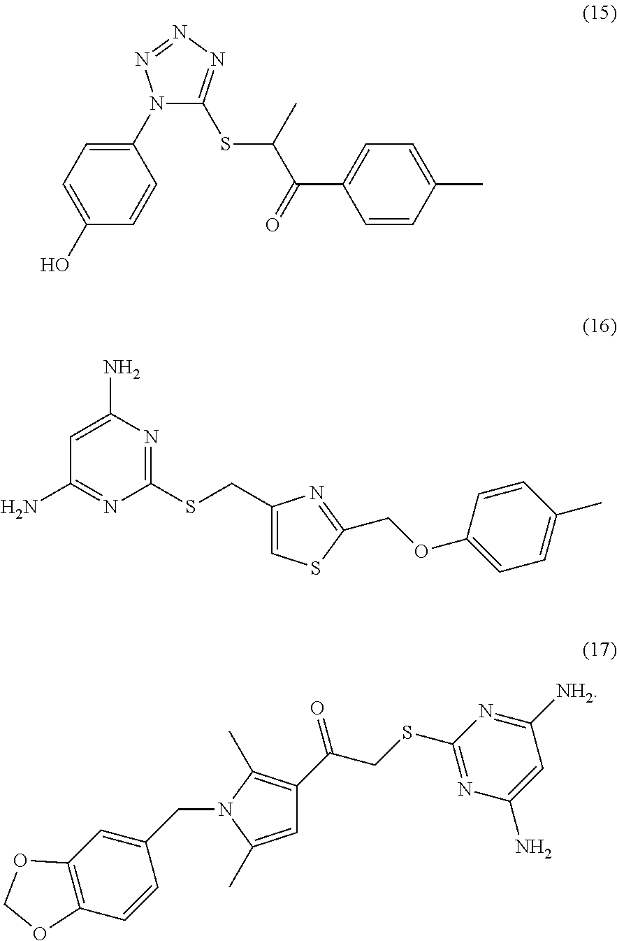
C1(N2C(SC(C)C(=O)C3=CC=C(C)C=C3)=NN=N2)=CC=C(O)C=C1.C1(SCC2=CSC(COC3=CC=C(C)C=C3)=N2)=NC(N)=CC(N)=N1.C1(CN2C(C)=C(C(CSC3=NC(N)=CC([NH2])=N3)=O)C=C2C)=CC2=C(C=C1)OCO2
